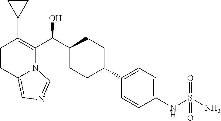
C1=CC2=CN=CN2C(C(C2CCC(C3=CC=C(NS(N)(=O)=O)C=C3)CC2)O)=C1C1CC1
